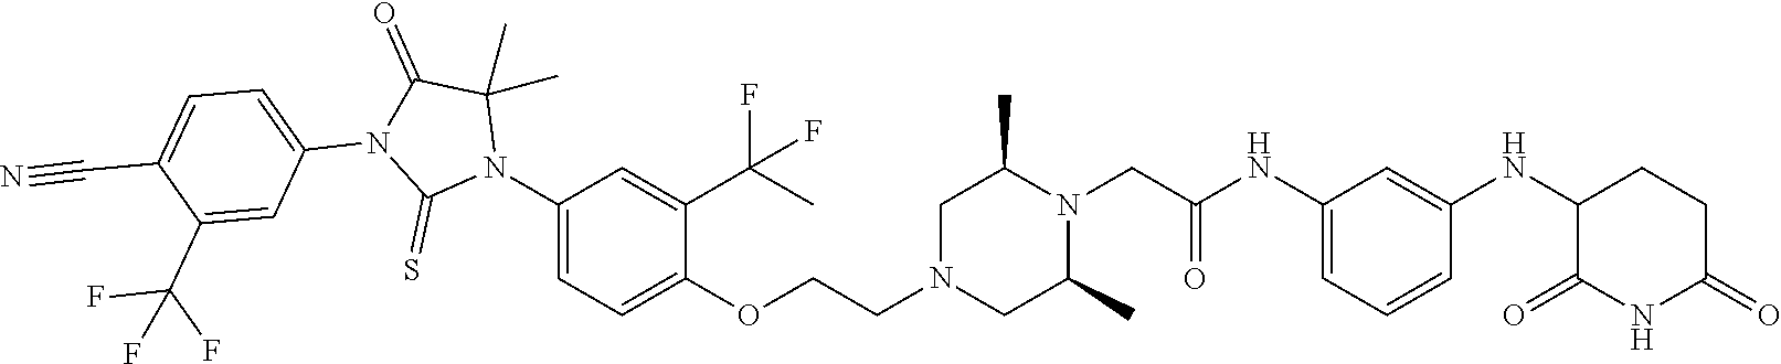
C1=C(NC(CN2C(C)CN(CCOC3=CC=C(N4C(C)(C)C(=O)N(C5=CC=C(C#N)C(C(F)(F)F)=C5)C4=S)C=C3C(C)(F)F)CC2C)=O)C=C(NC2C(=O)NC(=O)CC2)C=C1
